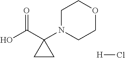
C1(C(O)=O)(N2CCOCC2)CC1.[H]Cl
